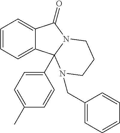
C12=CC=CC=C1C1(C3=CC=C(C)C=C3)N(C2=O)CCCN1CC1=CC=CC=C1
